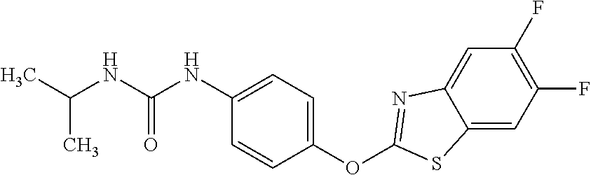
C1(OC2=NC3=CC(F)=C(F)C=C3S2)=CC=C(NC(NC(C)C)=O)C=C1
